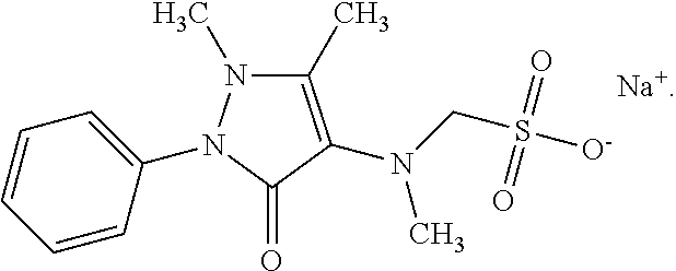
N1(C)C(C)=C(N(CS([O-])(=O)=O)C)C(=O)N1C1=CC=CC=C1
